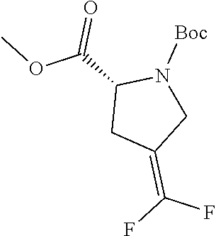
C1(C(OC)=O)CC(=C(F)F)CN1[Boc]
